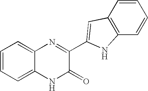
C1=C2C(=CC=C1)N=C(C1=CC3=C(C=CC=C3)N1)C(=O)N2
